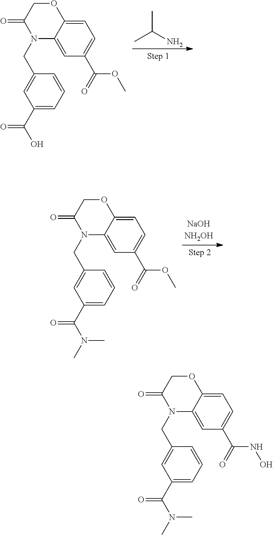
CC(N)C.O1CC(=O)N(CC2=CC(C(O)=O)=CC=C2)C2=CC(C(=O)OC)=CC=C12.O1CC(=O)N(CC2=CC(C(N(C)C)=O)=CC=C2)C2=CC(C(=O)OC)=CC=C12.O1CC(=O)N(CC2=CC(C(N(C)C)=O)=CC=C2)C2=CC(C(=O)NO)=CC=C12
